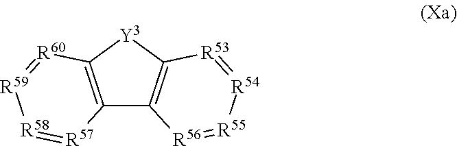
C12=C([Y3]C3=C1[R56]=[R55][R54]=[R53]3)[R60]=[R59][R58]=[R57]2
